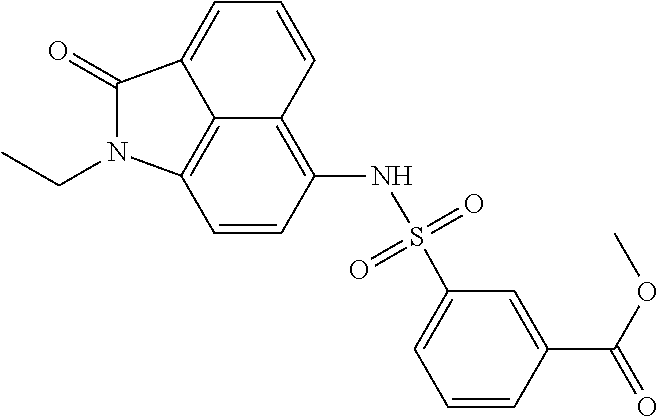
C12=C3C=CC(NS(C4=CC=CC(C(=O)OC)=C4)(=O)=O)=C1C=CC=C2C(=O)N3CC
